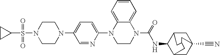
S(N1CCN(C2=CC=C(N3C4=CC=CC=C4N(C(NC4C5CC6(C#N)CC4CC(C6)C5)=O)CC3)N=C2)CC1)(C1CC1)(=O)=O
